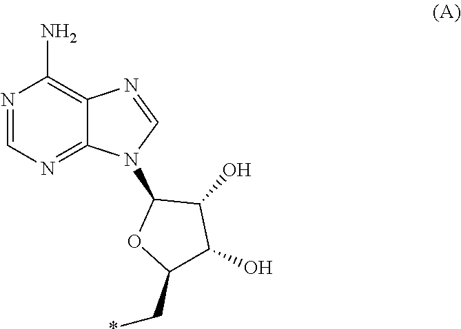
N1=CN=C2C(=C1N)N=CN2C1OC(C*)C(O)C1O
